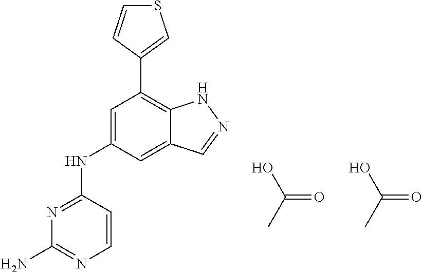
N1=C(NC2=CC(C3=CSC=C3)=C3C(=C2)C=NN3)C=CN=C1N.OC(=O)C.OC(=O)C
